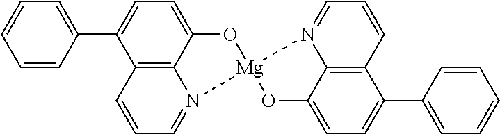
C12=C3C=CC=N1[Mg]1(OC2=CC=C3C2=CC=CC=C2)OC2=CC=C(C3=CC=CC=C3)C3=C2N1=CC=C3
